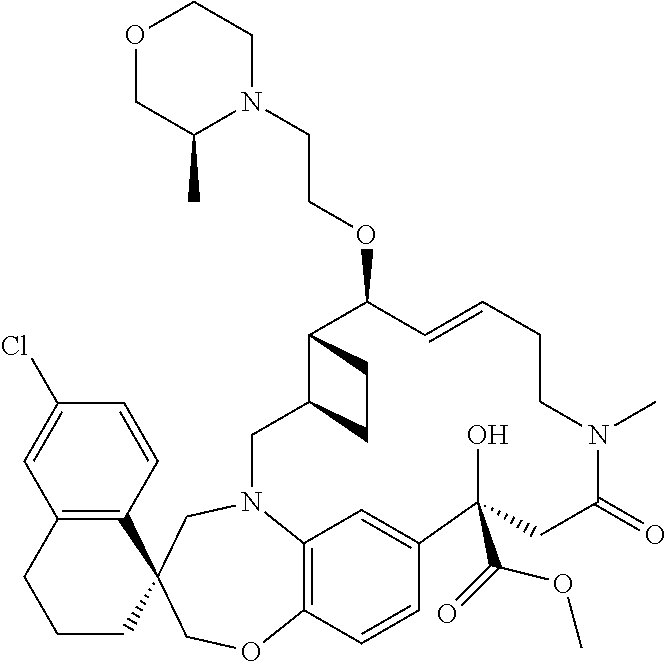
O1CCN(CCOC2C3C(CN4C5=C(C=CC(=C5)C(O)(C(=O)OC)CC(=O)N(C)CCC=C2)OCC2(C5=C(C=C(Cl)C=C5)CCC2)C4)CC3)C(C)C1
